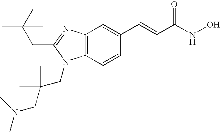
C12=C(C=CC(C=CC(NO)=O)=C1)N(CC(CN(C)C)(C)C)C(CC(C)(C)C)=N2
